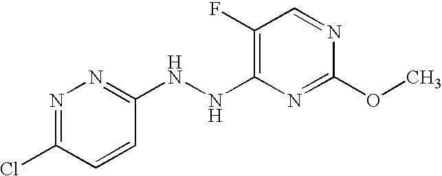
C1(F)=C(NNC2=NN=C(Cl)C=C2)N=C(OC)N=C1
